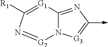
C1([R1])=[G1]C2=NC(->C)=[G3]N2[G2]=N1
